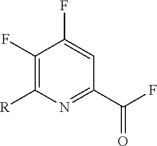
C1(F)=C([R])N=C(C(F)=O)C=C1F
